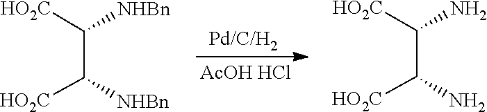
C(C([HO2C])[NHBn])([HO2C])[NHBn].C(C(N)[HO2C])(N)[HO2C].[AcOH HCl]
